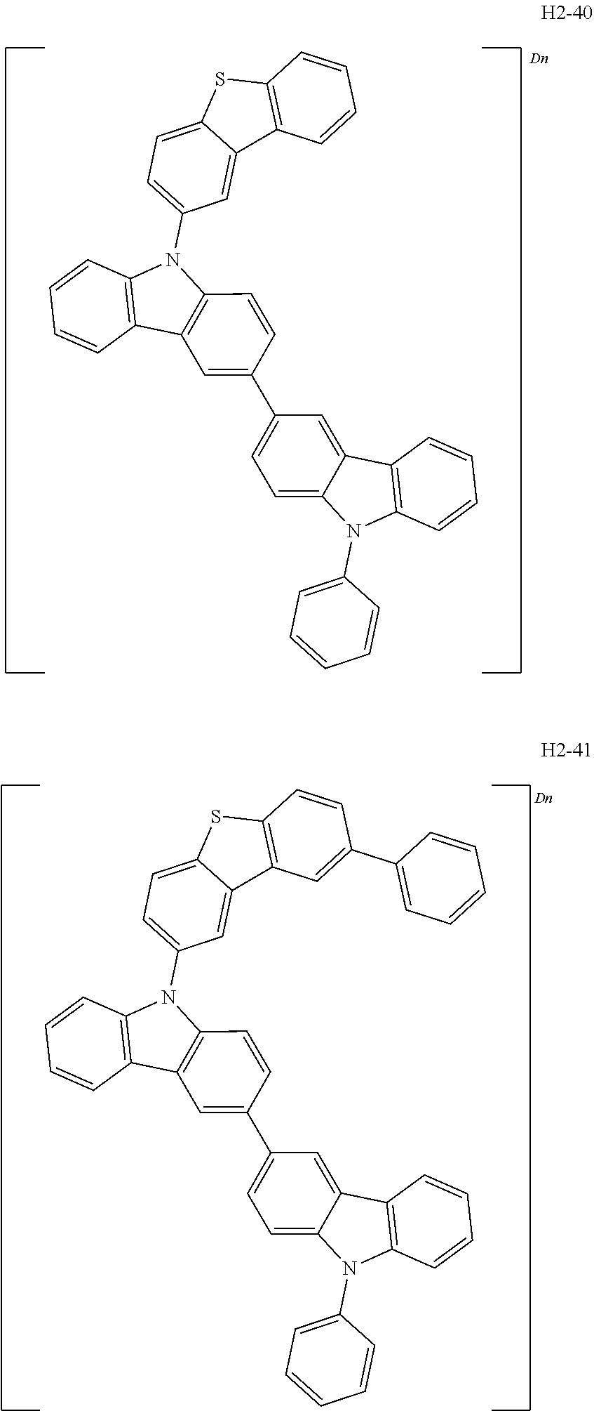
C12=C(N(C3=CC=C4C(=C3)C3=C(S4)C=CC=C3)C3=C1C=C(C1=CC=C4C(=C1)C1=C(N4C4=CC=CC=C4)C=CC=C1)C=C3)C=CC=C2.C12=C(N(C3=CC=C4C(=C3)C3=C(S4)C=CC(C4=CC=CC=C4)=C3)C3=C1C=C(C1=CC=C4C(=C1)C1=C(N4C4=CC=CC=C4)C=CC=C1)C=C3)C=CC=C2
